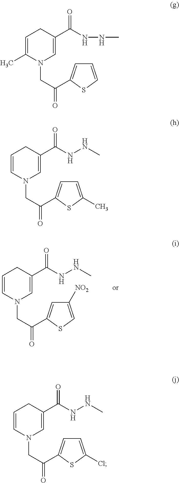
C(CN1C=C(C(NNC)=O)CC=C1)(=O)C1=CC([NO2])=CS1.C(CN1C=C(C(NNC)=O)CC=C1C)(=O)C1=CC=CS1.C(CN1C=C(C(NNC)=O)CC=C1)(=O)C1=CC=C(C)S1.C(CN1C=C(C(NNC)=O)CC=C1)(=O)C1=CC=C(Cl)S1
